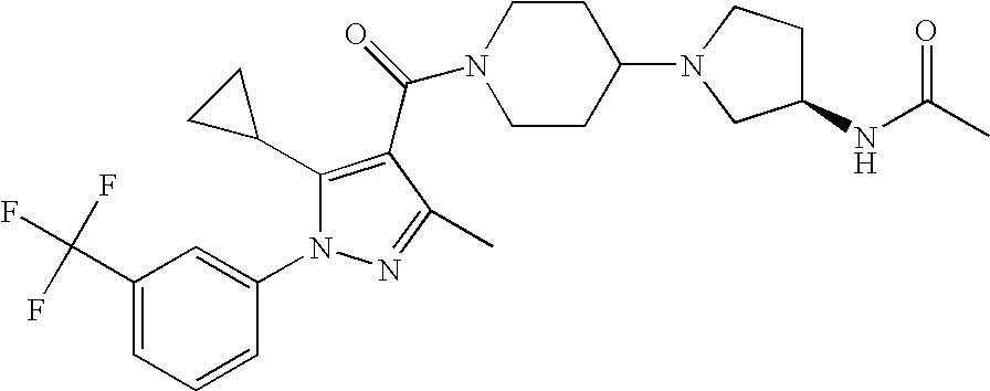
C1CC(N2CC(NC(C)=O)CC2)CCN1C(=O)C1=C(C2CC2)N(C2=CC(C(F)(F)F)=CC=C2)N=C1C
